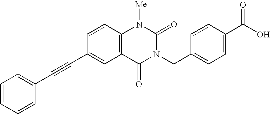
C1=CC=C(C#CC2=CC3=C(C=C2)N([Me])C(=O)N(CC2=CC=C(C(O)=O)C=C2)C3=O)C=C1
